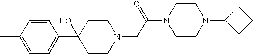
C1=CC(C)=CC=C1C1(O)CCN(CC(N2CCN(C3CCC3)CC2)=O)CC1
